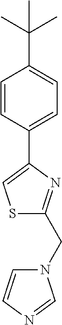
C1(C2=CSC(CN3C=CN=C3)=N2)=CC=C(C(C)(C)C)C=C1
